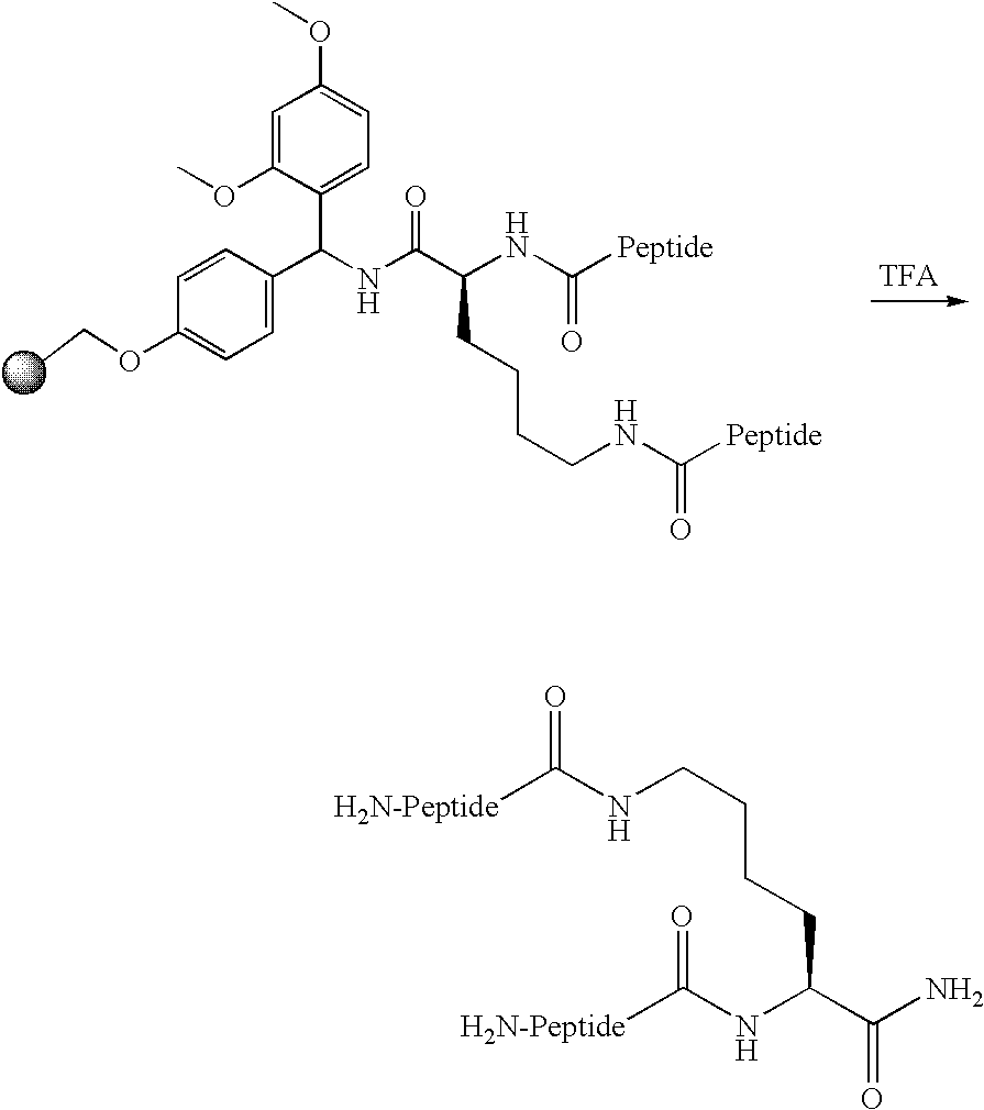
CCOC1=CC=C(C(NC(C(CCCCNC([Peptide])=O)NC([Peptide])=O)=O)C2=CC=C(OC)C=C2OC)C=C1.[H2N-Peptide]C(NCCCCC(C(N)=O)NC([H2N-Peptide])=O)=O
